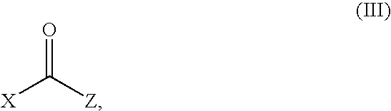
[X]C([Z])=O
